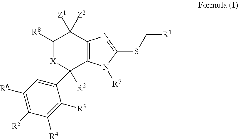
C1([R8])[X]C([R2])(C2=CC([R6])=C([R5])C([R4])=C2[R3])C2=C(C1([Z2])[Z1])N=C(SC[R1])N2[R7]
